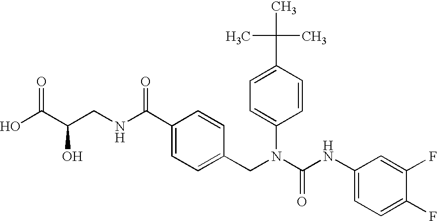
C(C1=CC=C(N(C(NC2=CC=C(F)C(F)=C2)=O)CC2=CC=C(C(NCC(C(O)=O)O)=O)C=C2)C=C1)(C)(C)C
